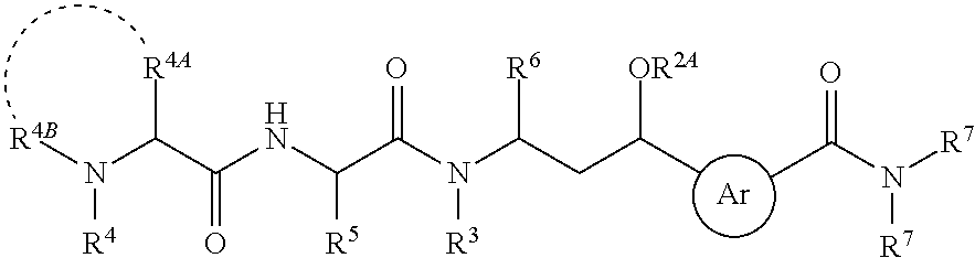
N([R4])(C([R4A])C(=O)NC([R5])C(=O)N([R3])C([R6])CC(C)[OR2A])[R4B].[Ar].CC(N([R7])[R7])=O
